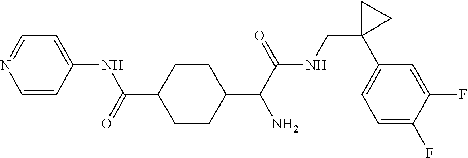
C1(C(C(NCC2(C3=CC=C(F)C(F)=C3)CC2)=O)N)CCC(C(=O)NC2=CC=NC=C2)CC1
